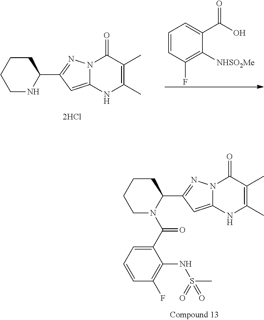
N1C(C2=NN3C(=C2)NC(C)=C(C)C3=O)CCCC1.C1=CC(F)=C([NHSO2Me])C(C(O)=O)=C1.N1(C(C2=CC=CC(F)=C2NS(=O)(C)=O)=O)C(C2=NN3C(=C2)NC(C)=C(C)C3=O)CCCC1
